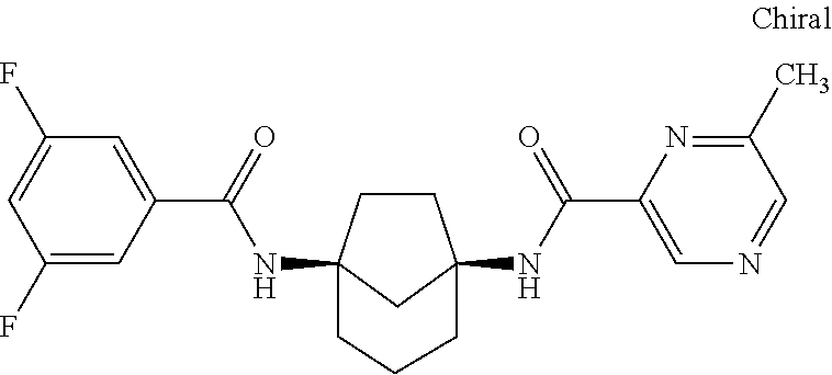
C1CC2(NC(C3=CC(F)=CC(F)=C3)=O)CC1(NC(C1=CN=CC(C)=N1)=O)CCC2
